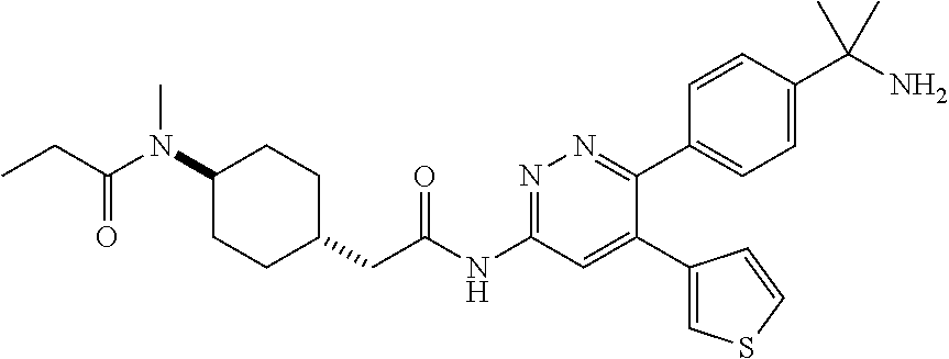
C1(N(C(CC)=O)C)CCC(CC(NC2=NN=C(C3=CC=C(C(N)(C)C)C=C3)C(C3=CSC=C3)=C2)=O)CC1
